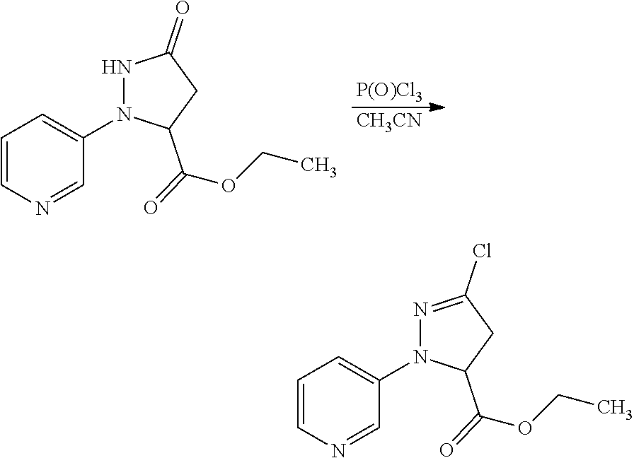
[P(O)Cl3].[CH3CN].C1=CN=CC(N2NC(=O)CC2C(OCC)=O)=C1.C1=CN=CC(N2N=C(Cl)CC2C(OCC)=O)=C1
